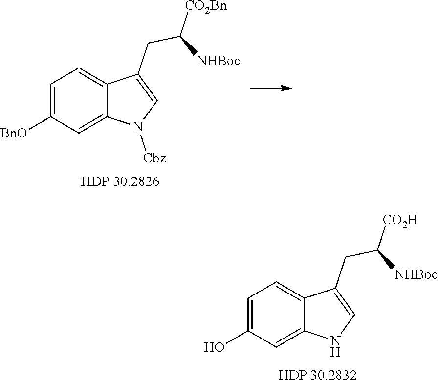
C1=C([BnO])C=C2C(=C1)C(CC([CO2Bn])[NHBoc])=CN2[Cbz].C1=C(O)C=C2C(=C1)C(CC([CO2H])[NHBoc])=CN2
